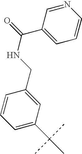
C1=C(C(C)(C)C)C=C(CNC(C2=CC=CN=C2)=O)C=C1
